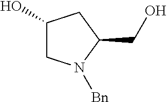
C1(CO)CC(O)CN1[Bn]
